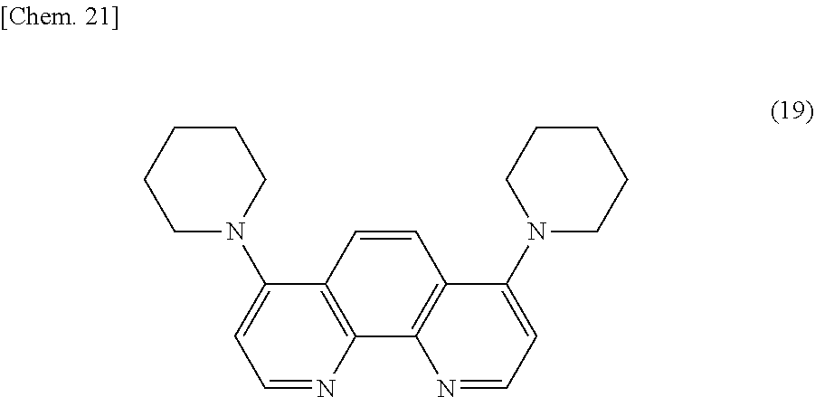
C1=NC2=C(C=CC3=C2N=CC=C3N2CCCCC2)C(N2CCCCC2)=C1
